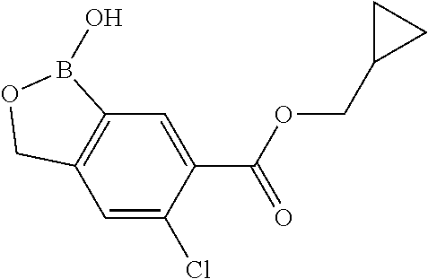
C12=C(C=C(Cl)C(C(OCC3CC3)=O)=C1)COB2O
